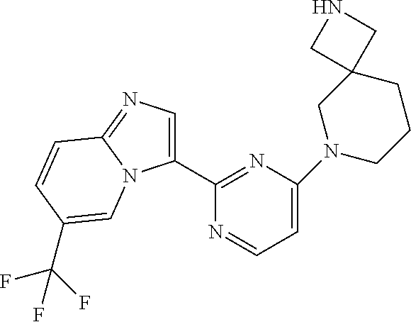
C1(C2=NC(N3CCCC4(C3)CNC4)=CC=N2)=CN=C2N1C=C(C(F)(F)F)C=C2
